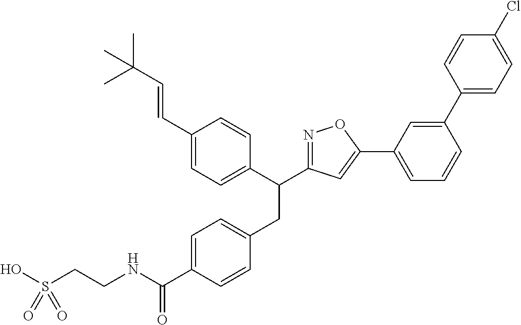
C1=C(C(NCCS(O)(=O)=O)=O)C=CC(CC(C2=CC=C(C=CC(C)(C)C)C=C2)C2=NOC(C3=CC=CC(C4=CC=C(Cl)C=C4)=C3)=C2)=C1
